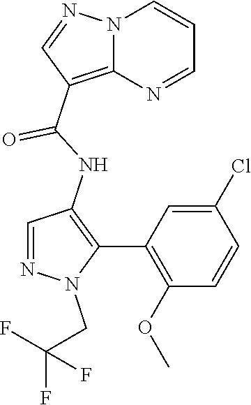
N12C(=C(C(NC3=C(C4=C(OC)C=CC(Cl)=C4)N(CC(F)(F)F)N=C3)=O)C=N1)N=CC=C2
